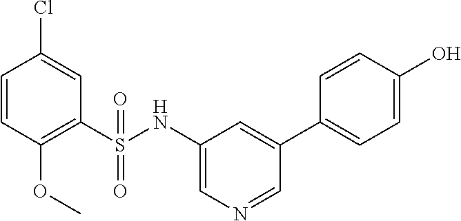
C1=CC(OC)=C(S(=O)(=O)NC2=CN=CC(C3=CC=C(O)C=C3)=C2)C=C1Cl
